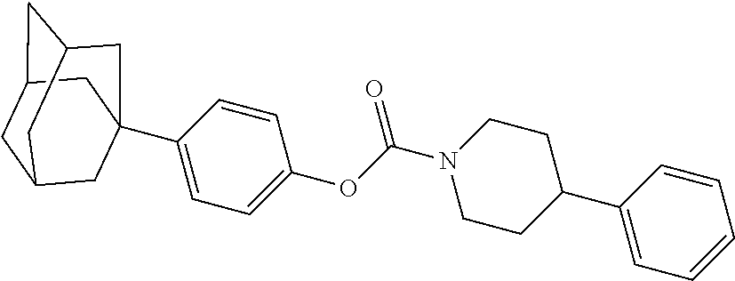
C1C2CC3CC(C4=CC=C(OC(N5CCC(C6=CC=CC=C6)CC5)=O)C=C4)(CC1C3)C2
